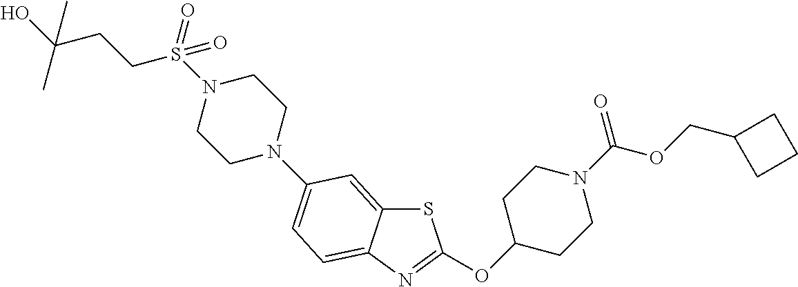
S1C2=CC(N3CCN(S(CCC(O)(C)C)(=O)=O)CC3)=CC=C2N=C1OC1CCN(C(OCC2CCC2)=O)CC1
